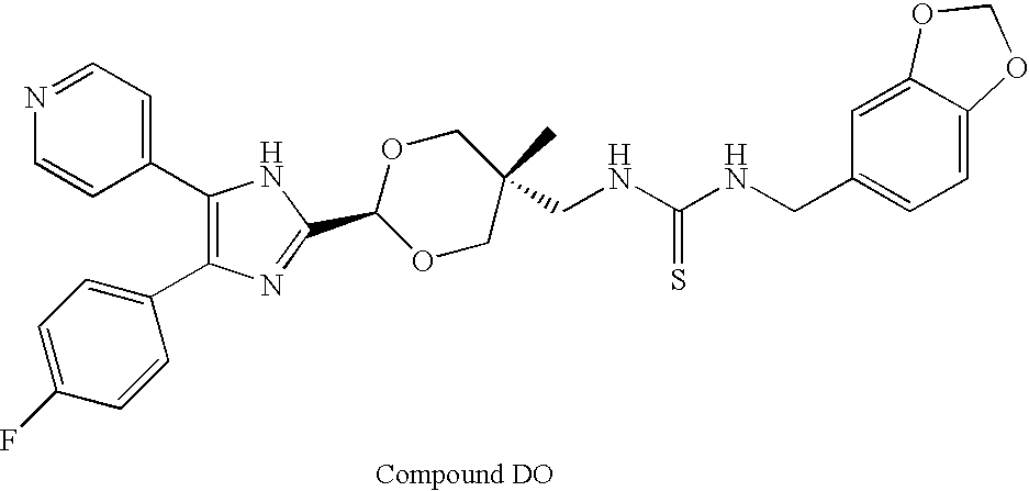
C1(C2=CC=NC=C2)=C(C2=CC=C(F)C=C2)N=C(C2OCC(C)(CNC(=S)NCC3=CC=C4C(=C3)OCO4)CO2)N1
